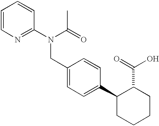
C1(N(CC2=CC=C(C3CCCCC3C(O)=O)C=C2)C(C)=O)=NC=CC=C1
